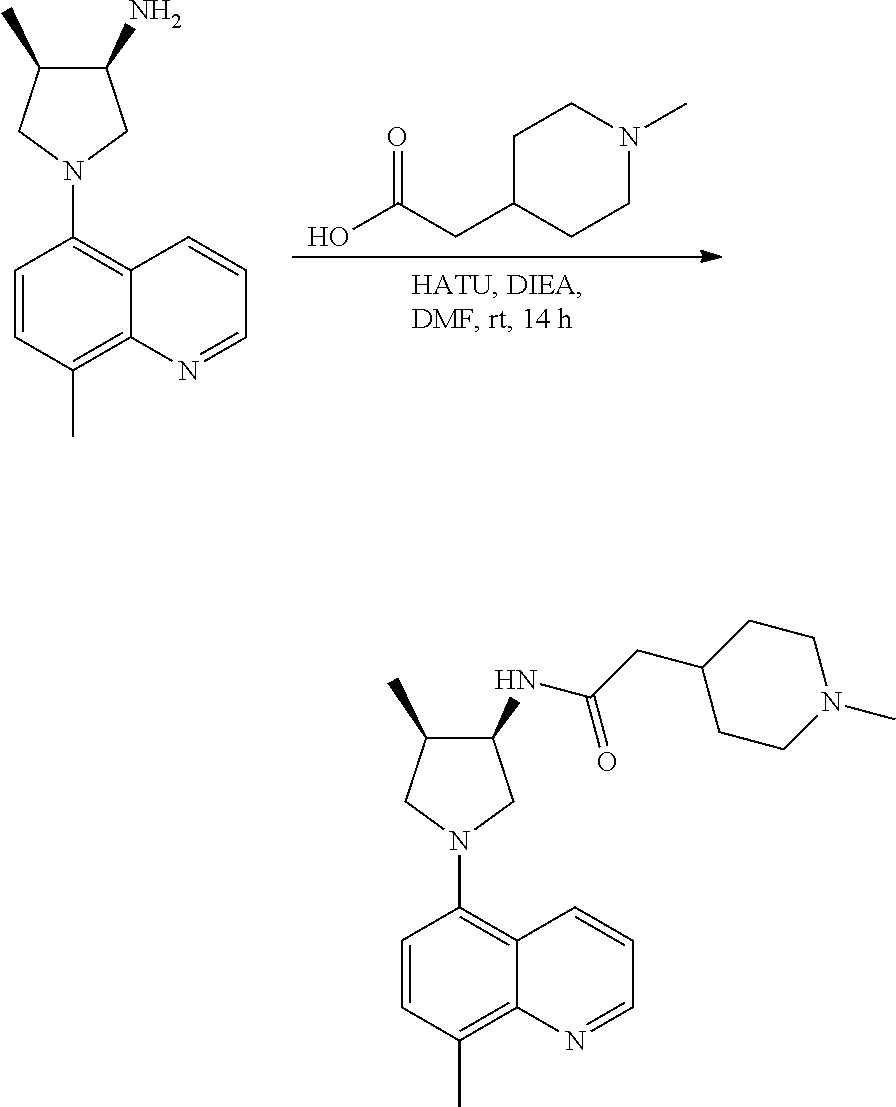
C1=CC(C)=C2C(=C1N1CC(N)C(C)C1)C=CC=N2.O=C(CC1CCN(C)CC1)O.C1=CC(C)=C2C(=C1N1CC(NC(=O)CC3CCN(C)CC3)C(C)C1)C=CC=N2
